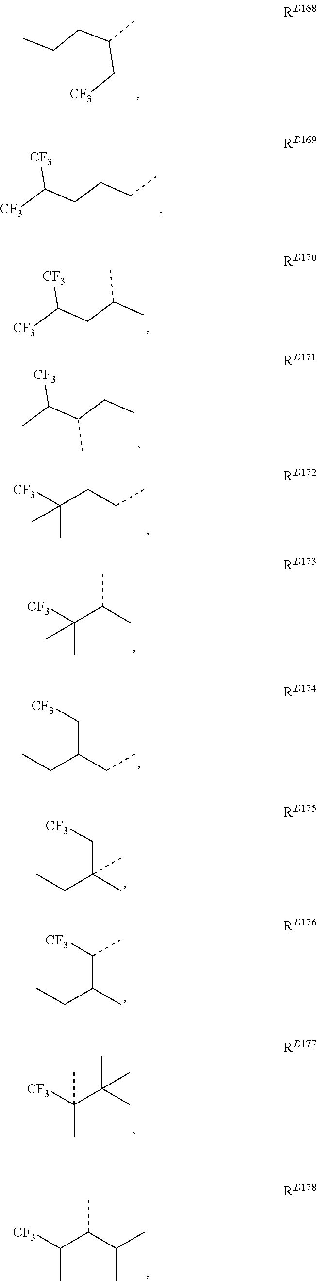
CCCC(C)C[CF3].[CF3]C(CCCC)[CF3].[CF3]C(CC(C)C)[CF3].CC(C(CC)C)[CF3].C(CCC)([CF3])(C)C.C(C(C)C)([CF3])(C)C.CCC(CC)C[CF3].CCC(C)(C[CF3])C.CCC(C)C([CF3])C.[CF3]C(C(C)(C)C)(C)C.[CF3]C(C(C(C)C)C)C
